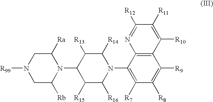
C1C([Rb])N(C2C([R15])C([R16])N(C3=C([R7])C([R8])=C([R9])C4=C3N=C([R12])C([R11])=C4[R10])C([R14])C2[R13])C([Ra])CN1[R99]
